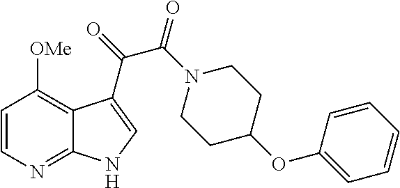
C1=CN=C2C(=C1[OMe])C(C(C(=O)N1CCC(OC3=CC=CC=C3)CC1)=O)=CN2
